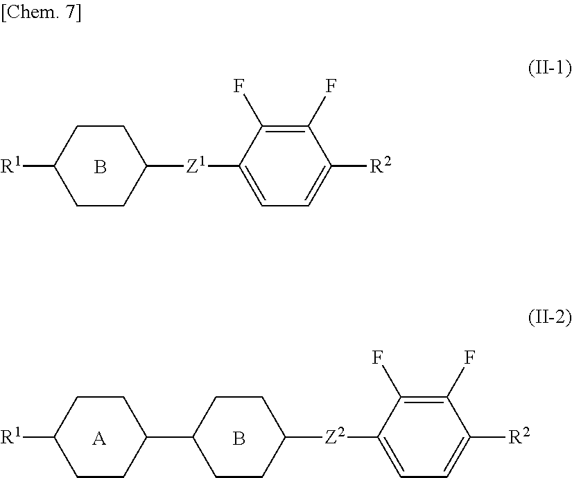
[R1]C1CCC([Z1]C2=CC=C([R2])C(F)=C2F)CC1.B.C1(C2CCC([Z2]C3=CC=C([R2])C(F)=C3F)CC2)CCC([R1])CC1.B.[A]
